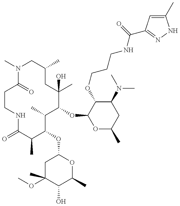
O=C1C(C)C(OC2CC(C)(OC)C(O)C(C)O2)C(C)C(OC2OC(C)CC(N(C)C)C2OCCCNC(=O)C2=NNC(C)=C2)C(C)(O)CC(C)CN(C)C(=O)CCN1
